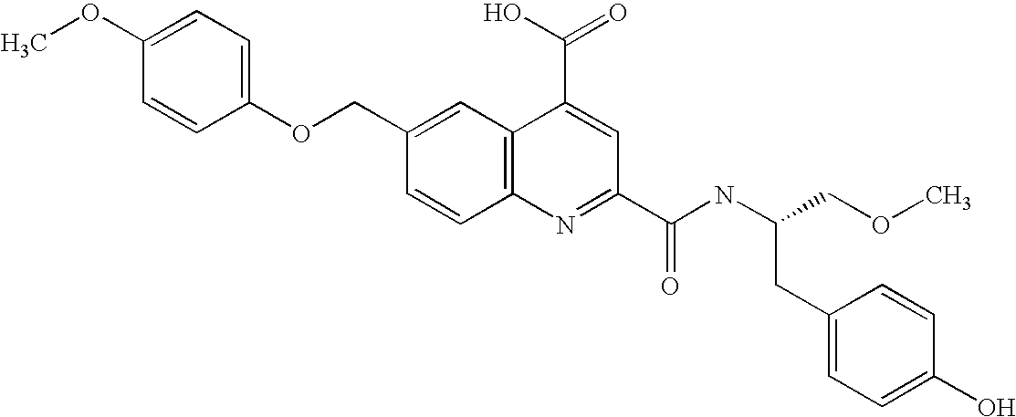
C1(OCC2=CC3=C(C=C2)N=C(C(NC(COC)CC2=CC=C(O)C=C2)=O)C=C3C(O)=O)=CC=C(OC)C=C1
